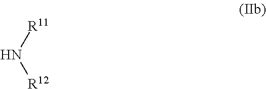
[R11]N[R12]
